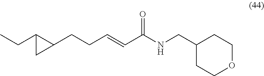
C1(CCC=CC(NCC2CCOCC2)=O)C(CC)C1
